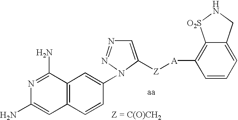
N1=C(N)C2=C(C=C1N)C=CC(N1N=NC=C1[Z][A]C1=C3C(=CC=C1)CN[O2S]3)=C2
